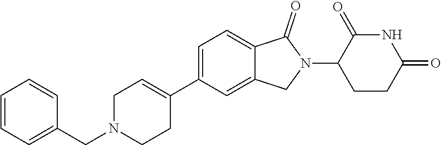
C1=C(C2=CCN(CC3=CC=CC=C3)CC2)C=C2C(=C1)C(=O)N(C1CCC(=O)NC1=O)C2
